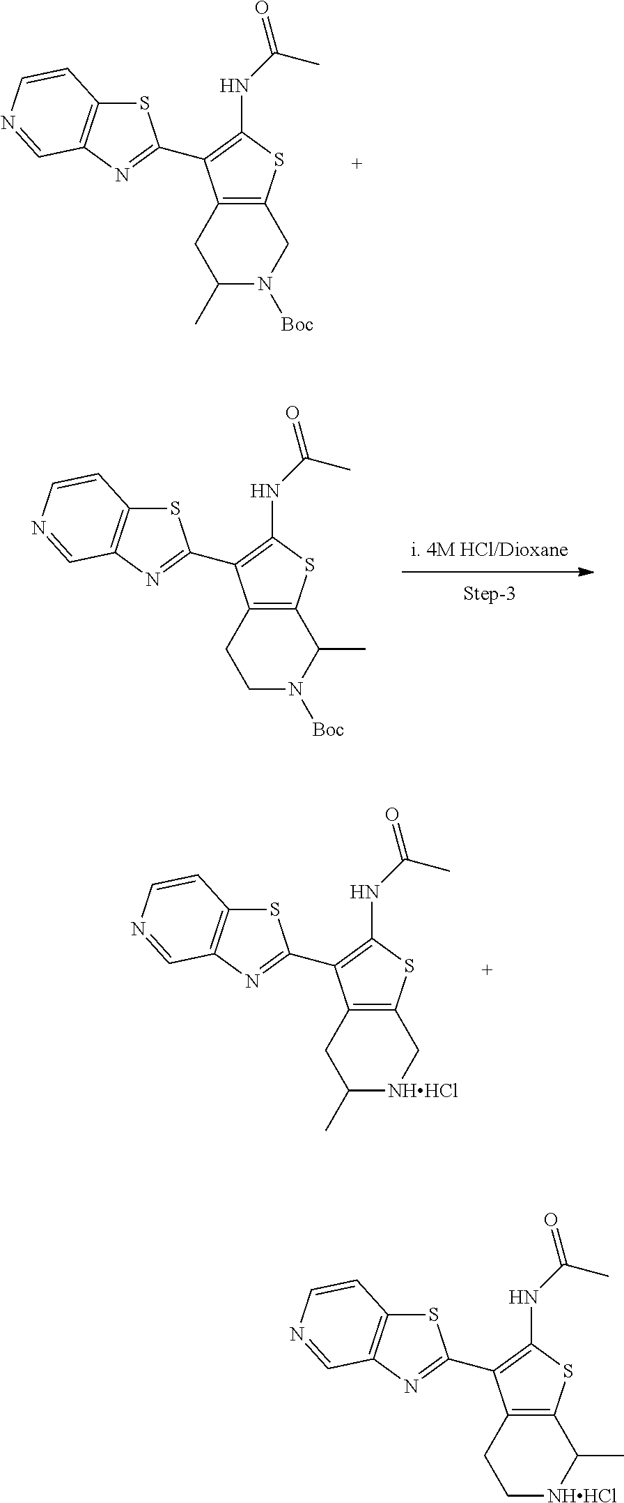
C1(C)N([Boc])CC2=C(C1)C(C1=NC3=C(S1)C=CN=C3)=C(NC(=O)C)S2.C1(C)[NHHCl]CC2=C(C1)C(C1=NC3=C(S1)C=CN=C3)=C(NC(=O)C)S2.C1N([Boc])C(C)C2=C(C1)C(C1=NC3=C(S1)C=CN=C3)=C(NC(=O)C)S2.C1[NHHCl]C(C)C2=C(C1)C(C1=NC3=C(S1)C=CN=C3)=C(NC(=O)C)S2
